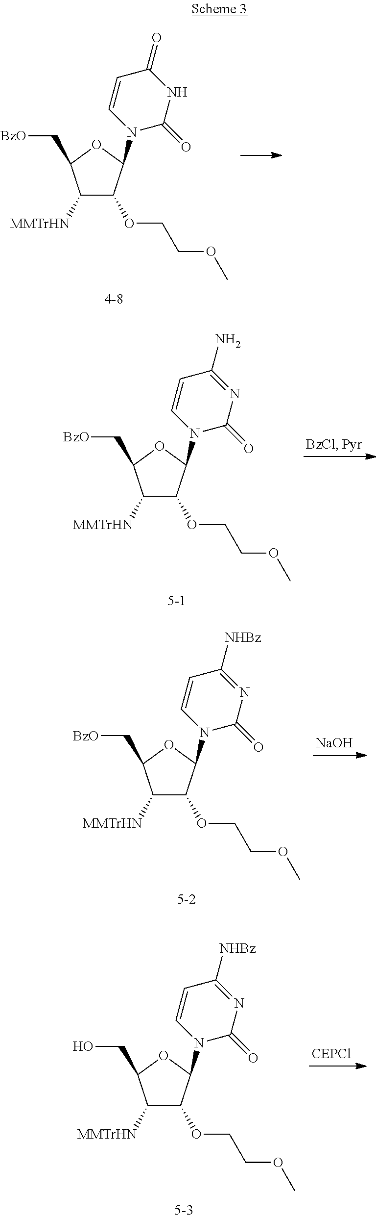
C1([MMTrHN])C(OCCOC)C(N2C(=O)NC(=O)C=C2)OC1C[BzO].C1([MMTrHN])C(OCCOC)C(N2C(=O)N=C(N)C=C2)OC1C[BzO].C1([MMTrHN])C(OCCOC)C(N2C(=O)N=C([NHBz])C=C2)OC1C[BzO].[NaOH].C1([MMTrHN])C(OCCOC)C(N2C(=O)N=C([NHBz])C=C2)OC1CO.[CEPCl]
